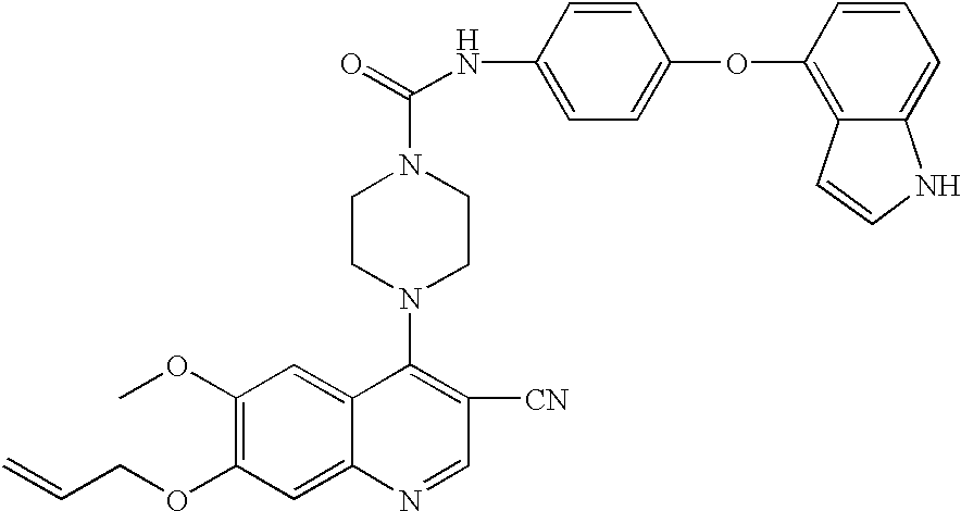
C(COC1=C(OC)C=C2C(=C1)N=CC([CN])=C2N1CCN(C(=O)NC2=CC=C(OC3=C4C(=CC=C3)NC=C4)C=C2)CC1)=C
